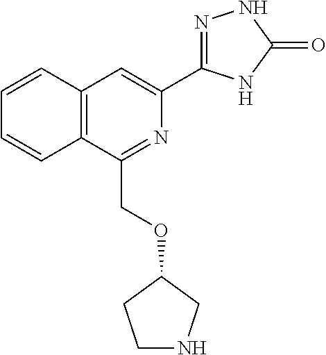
C1NCC(OCC2=NC(C3=NNC(=O)N3)=CC3=C2C=CC=C3)C1
